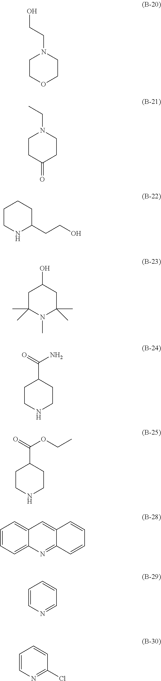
C1COCCN1CCO.C1CC(=O)CCN1CC.C1CNC(CCO)CC1.C1C(C)(C)N(C)C(C)(C)CC1O.C1CNCCC1C(=O)N.C1CNCCC1C(=O)OCC.C1=CC=C2C(=C1)C=C1C(=N2)C=CC=C1.C1=CC=CC=N1.C1=CC=CC(Cl)=N1
